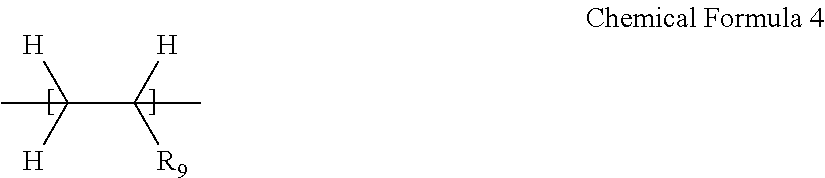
C(C([H])([R9])C)([H])([H])C
